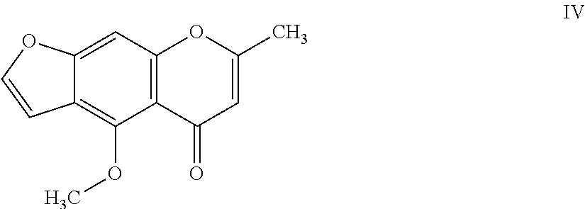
C12=CC3=C(C(OC)=C1C=CO2)C(=O)C=C(C)O3
